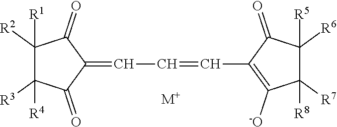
C1(=CC=CC2=C([-O])C([R7])([R8])C([R6])([R5])C2=O)C(=O)C([R2])([R1])C([R3])([R4])C1=O.[M+]
